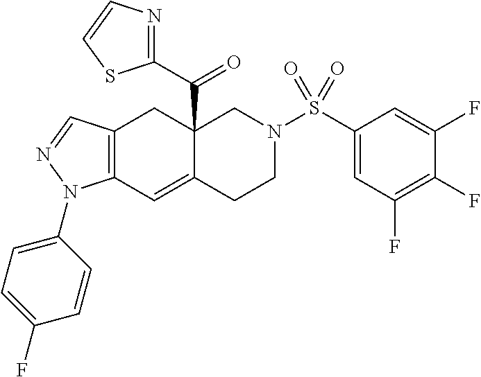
C12(C(C3=NC=CS3)=O)C(=CC3=C(C1)C=NN3C1=CC=C(F)C=C1)CCN(S(C1=CC(F)=C(F)C(F)=C1)(=O)=O)C2
